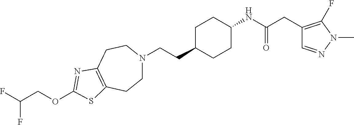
C1N(CCC2CCC(NC(CC3=C(F)N(C)N=C3)=O)CC2)CCC2=C(C1)SC(OCC(F)F)=N2
